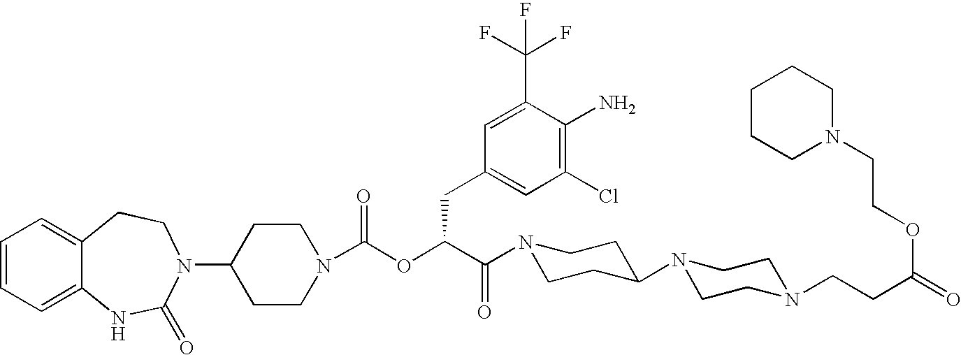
C1=CC=C2C(=C1)CCN(C1CCN(C(OC(C(N3CCC(N4CCN(CCC(=O)OCCN5CCCCC5)CC4)CC3)=O)CC3=CC(Cl)=C(N)C(C(F)(F)F)=C3)=O)CC1)C(=O)N2
